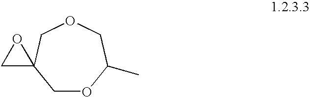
O1CC2(COC(C)C1)OC2
